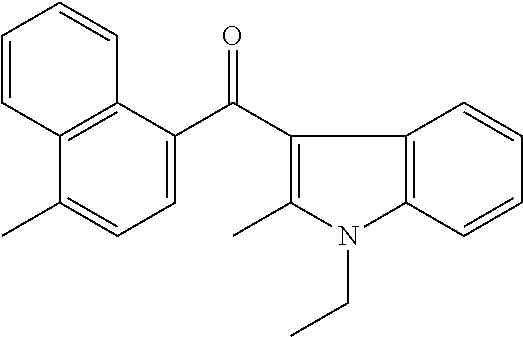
C12=C(C(C(C3=C(C)N(CC)C4=C3C=CC=C4)=O)=CC=C1C)C=CC=C2
